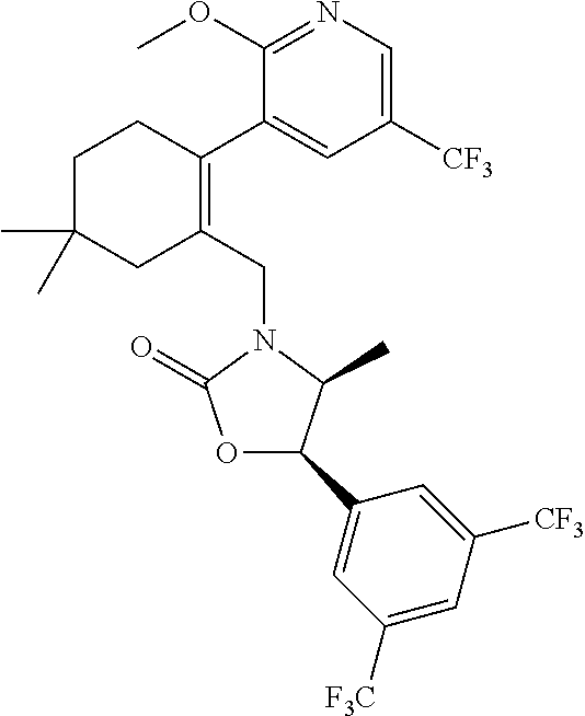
C1(OC)=NC=C([CF3])C=C1C1=C(CN2C(=O)OC(C3=CC([F3C])=CC([CF3])=C3)C2C)CC(C)(C)CC1
